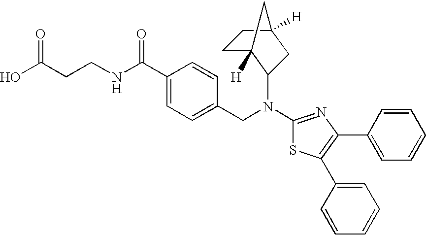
N(C1=NC(C2=CC=CC=C2)=C(C2=CC=CC=C2)S1)(CC1=CC=C(C(NCCC(O)=O)=O)C=C1)C1C2([H])CCC([H])(C1)C2
